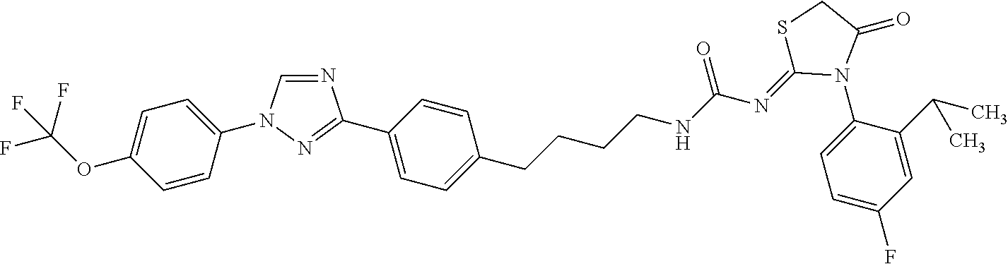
N1=CN(C2=CC=C(OC(F)(F)F)C=C2)N=C1C1=CC=C(CCCCNC(N=C2SCC(=O)N2C2=CC=C(F)C=C2C(C)C)=O)C=C1
